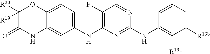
C12=CC=C(NC3=C(F)C=NC(NC4=C([R13a])C([R13b])=CC=C4)=N3)C=C1NC(=O)C([R20])([R19])O2
